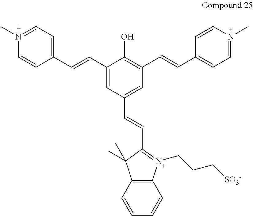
C1=N(C)C=CC(C=CC2=CC(C=CC3=N(CCC[SO3-])C4=C(C3(C)C)C=CC=C4)=CC(C=CC3=CC=N(C)C=C3)=C2O)=C1
